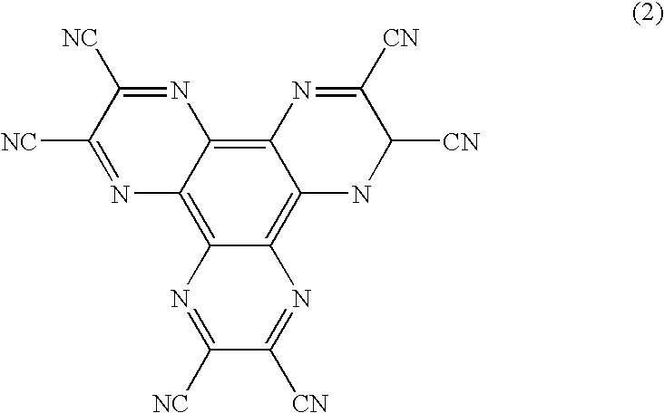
C12=C3C(=C4C(=C1NC([CN])C([CN])=N2)N=C([CN])C([NC])=N4)N=C([NC])C([NC])=N3
